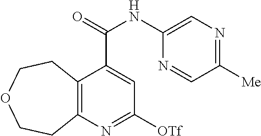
C12=C(N=C([OTf])C=C1C(NC1=CN=C([Me])C=N1)=O)CCOCC2
